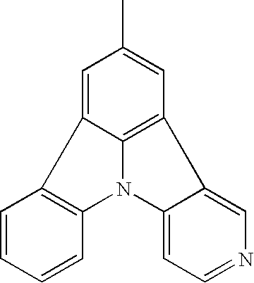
C1=C2C3=C(C=C1C)C1=CN=CC=C1N3C1=C2C=CC=C1
